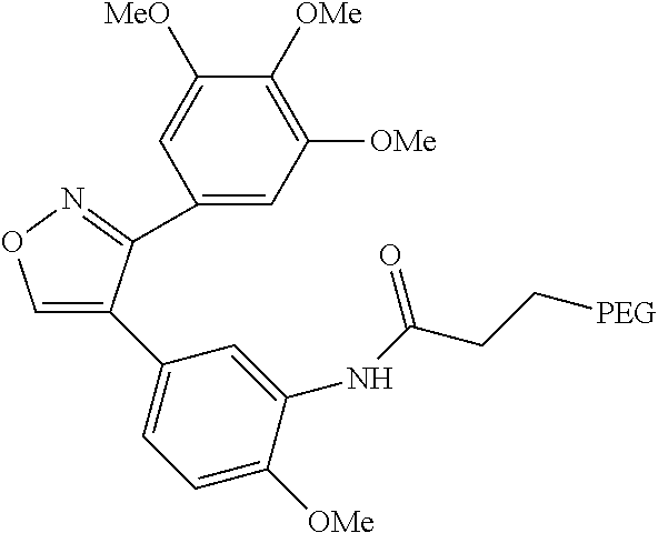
C1=C(C2=CC=C([OMe])C(NC(CC[PEG])=O)=C2)C(C2=CC([OMe])=C([OMe])C([MeO])=C2)=NO1
